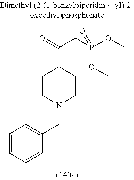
C1=CC=CC(CN2CCC(C(=O)CP(OC)(OC)=O)CC2)=C1
